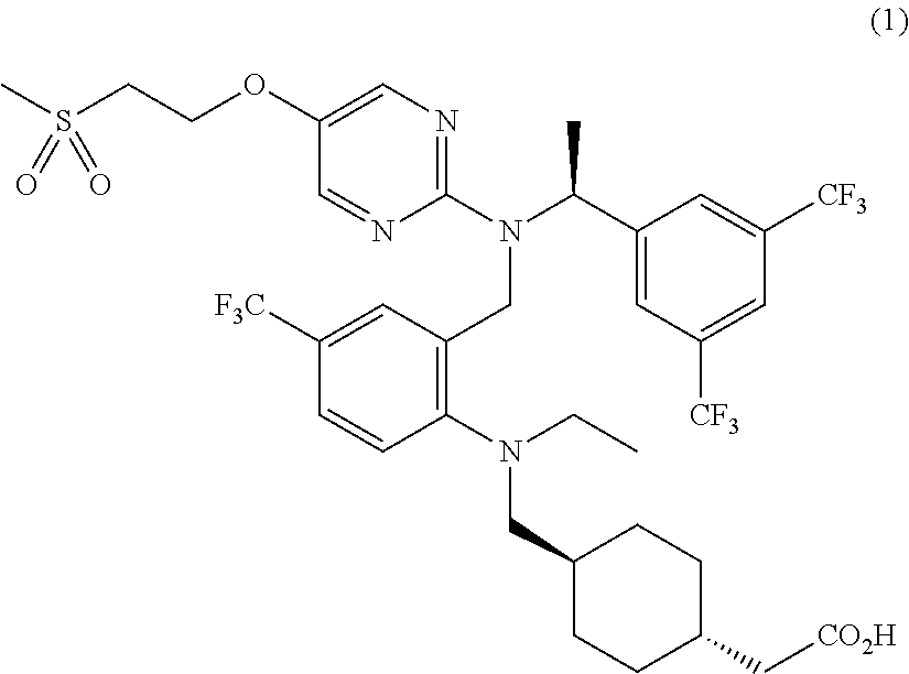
CS(CCOC1=CN=C(N(C(C2=CC([CF3])=CC([CF3])=C2)C)CC2=C(N(CC)CC3CCC(C[CO2H])CC3)C=CC([F3C])=C2)N=C1)(=O)=O
